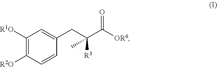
C1([R1O])=C([R2O])C=CC(CC(C([OR6])=O)([R3])C)=C1
